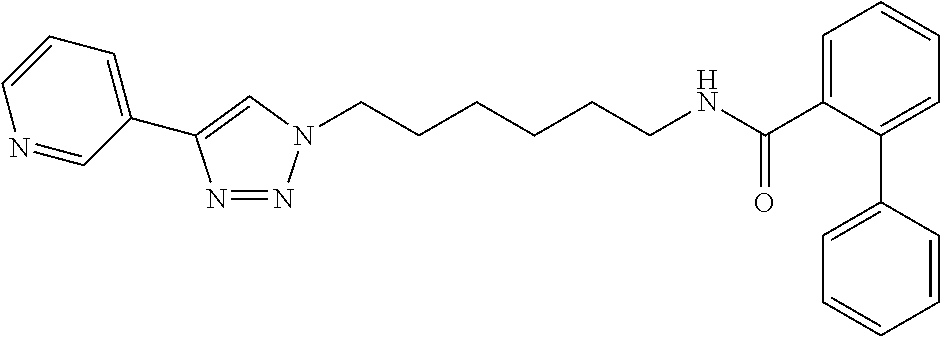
C(CCCCCN1N=NC(C2=CC=CN=C2)=C1)NC(C1=CC=CC=C1C1=CC=CC=C1)=O
